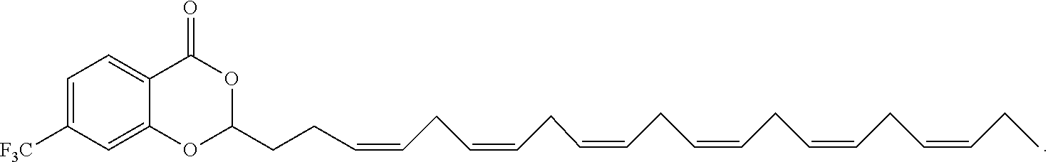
C1=C([F3C])C=C2C(=C1)C(=O)OC(CCC=CCC=CCC=CCC=CCC=CCC=CCC)O2
